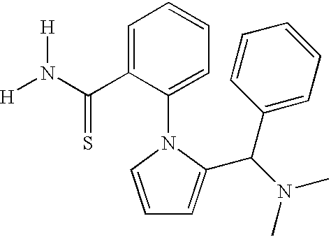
C1=CN(C2=CC=CC=C2C(N([H])[H])=S)C(C(N(C)C)C2=CC=CC=C2)=C1
